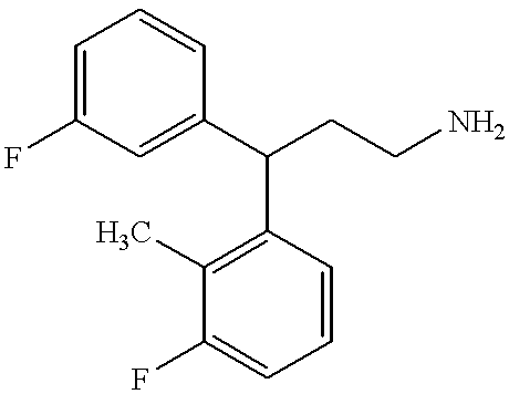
C1=C(C(CCN)C2=C(C)C(F)=CC=C2)C=CC=C1F
